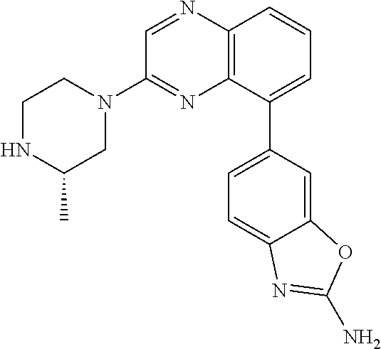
C1=C(C2=CC=C3C(=C2)OC(N)=N3)C2=C(C=C1)N=CC(N1CCNC(C)C1)=N2
